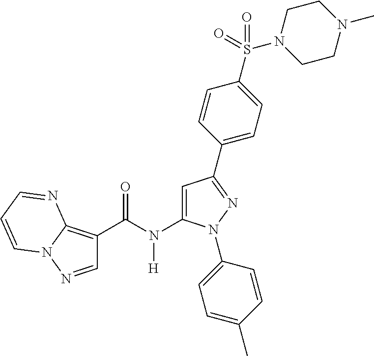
C1(C(N(C2=CC(C3=CC=C(S(=O)(N4CCN(C)CC4)=O)C=C3)=NN2C2=CC=C(C)C=C2)[H])=O)=C2N(N=C1)C=CC=N2
